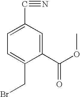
C1(C(OC)=O)=CC(C#N)=CC=C1CBr
